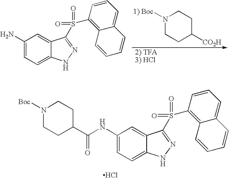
N1([Boc])CCC(C(NC2=CC=C3C(=C2)C(S(=O)(=O)C2=C4C(=CC=C2)C=CC=C4)=NN3)=O)CC1.Cl.N1([1) Boc])CCC([CO2H])CC1.C1(N)=CC=C2C(=C1)C(S(=O)(=O)C1=C3C(=CC=C1)C=CC=C3)=NN2
